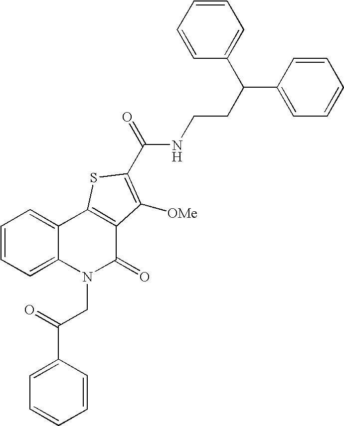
N(C(=O)C1=C([OMe])C2=C(C3=CC=CC=C3N(CC(=O)C3=CC=CC=C3)C2=O)S1)CCC(C1=CC=CC=C1)C1=CC=CC=C1
